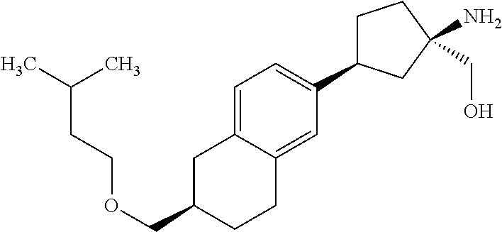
C(OCC1CC2=CC=C(C3CCC(N)(CO)C3)C=C2CC1)CC(C)C
